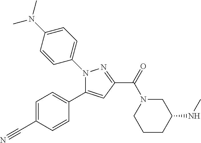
N1(C2=CC=C(N(C)C)C=C2)C(C2=CC=C(C#N)C=C2)=CC(C(=O)N2CCCC(NC)C2)=N1
